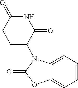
C1C(N2C3=CC=CC=C3OC2=O)C(=O)NC(=O)C1
